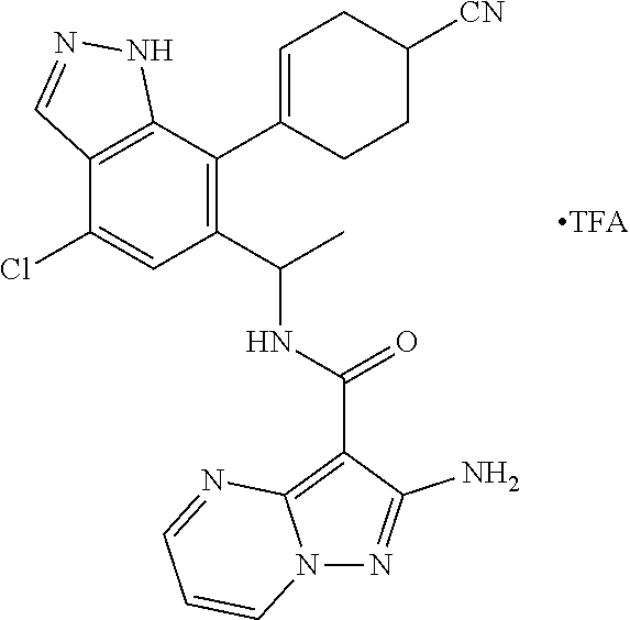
C12=C(C(C3=CCC([CN])CC3)=C(C(NC(C3=C4N(N=C3N)C=CC=N4)=O)C)C=C1Cl)NN=C2
